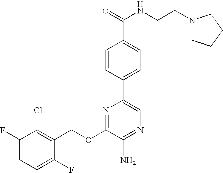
C1(OCC2=C(Cl)C(F)=CC=C2F)=NC(C2=CC=C(C(NCCN3CCCC3)=O)C=C2)=CN=C1N
